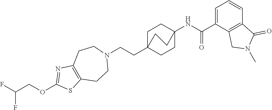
C1C2(CCN3CCC4=C(CC3)SC(OCC(F)F)=N4)CCC(NC(C3=CC=CC4=C3CN(C)C4=O)=O)(C1)CC2
